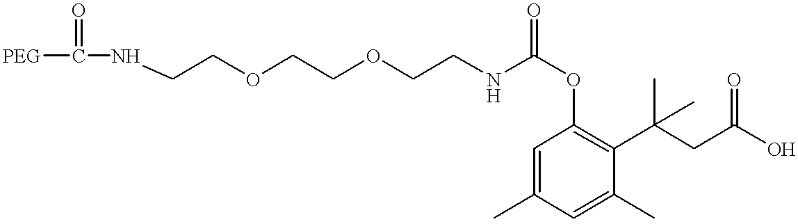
C(COCCOCCNC(OC1=C(C(CC(O)=O)(C)C)C(C)=CC(C)=C1)=O)NC([PEG])=O
